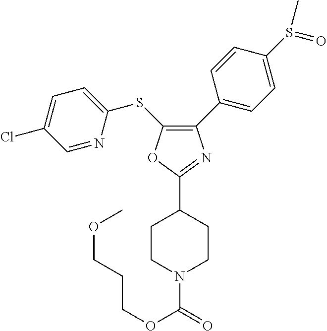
C1(C2=CC=C(S(=O)C)C=C2)=C(SC2=CC=C(Cl)C=N2)OC(C2CCN(C(OCCCOC)=O)CC2)=N1
